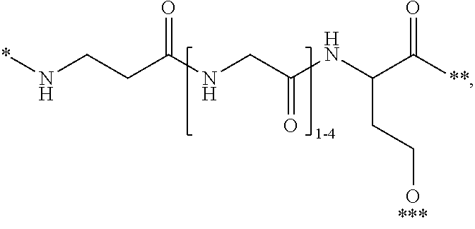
C(C(NCC(=O)NC(CCO)C([**])=O)=O)CN*
